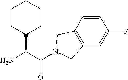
C(C(N)C1CCCCC1)(=O)N1CC2=C(C=C(F)C=C2)C1
